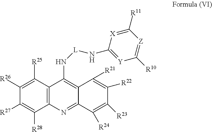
C1([R26])=C([R25])C2=C(C([R28])=C1[R27])N=C1C(=C2N[L]NC2=[Y]C([R10])=[Z]C([R11])=[X]2)C([R21])=C([R22])C([R23])=C1[R24]
